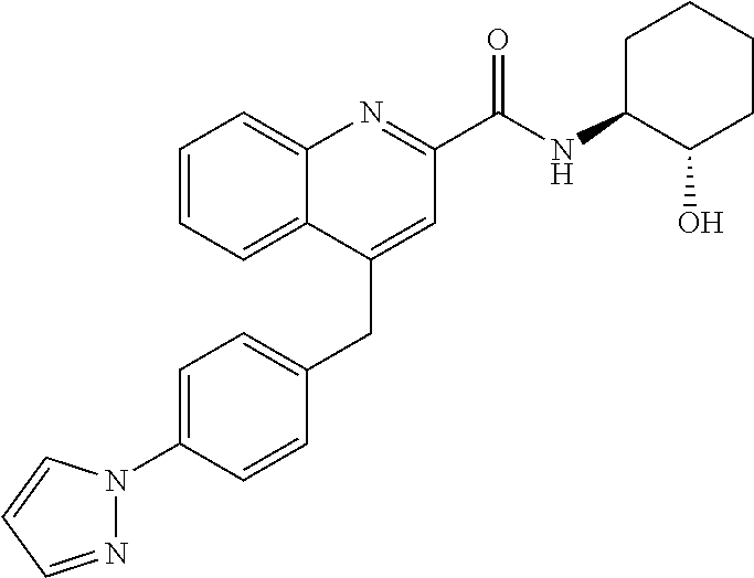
C1=C(N2N=CC=C2)C=CC(CC2=CC(C(NC3C(O)CCCC3)=O)=NC3=CC=CC=C23)=C1
